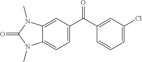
C12=CC(C(C3=CC(Cl)=CC=C3)=O)=CC=C1N(C)C(=O)N2C
